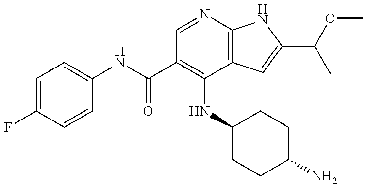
C1=C(F)C=CC(NC(C2=C(NC3CCC(N)CC3)C3=C(N=C2)NC(C(OC)C)=C3)=O)=C1
